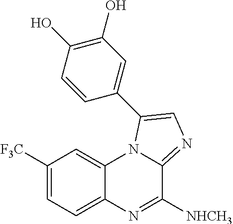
C1([F3C])=CC=C2C(=C1)N1C(=NC=C1C1=CC(O)=C(O)C=C1)C([NHCH3])=N2
